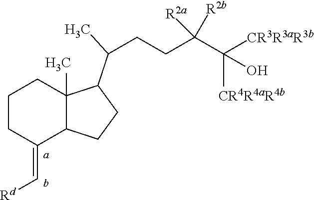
[Rd]C=C1C2C(C)(CCC1)C(C(C)CCC(C([CR3R3aR3b])([CR4R4aR4b])O)([R2a])[R2b])CC2
